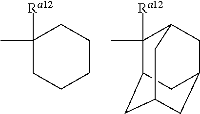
C1([Ra12])(C)CCCCC1.C1(C)([Ra12])C2CC3CC(CC1C3)C2
